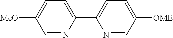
C1=NC(C2=CC=C([OME])C=N2)=CC=C1[MeO]
